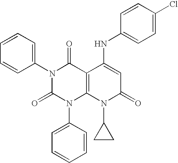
N1(C2=CC=CC=C2)C(=O)N(C2=CC=CC=C2)C2=C(C1=O)C(NC1=CC=C(Cl)C=C1)=CC(=O)N2C1CC1
